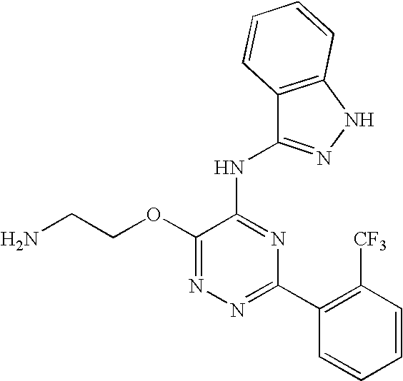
N1=C(C2=C([CF3])C=CC=C2)N=C(NC2=NNC3=C2C=CC=C3)C(OCCN)=N1
